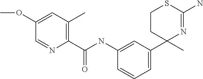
C1(OC)=CC(C)=C(C(NC2=CC(C3(C)N=C(N)SCC3)=CC=C2)=O)N=C1
